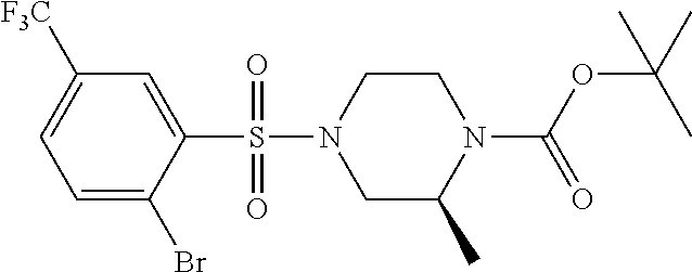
C1=C(Br)C(S(N2CC(C)N(C(OC(C)(C)C)=O)CC2)(=O)=O)=CC([F3C])=C1
